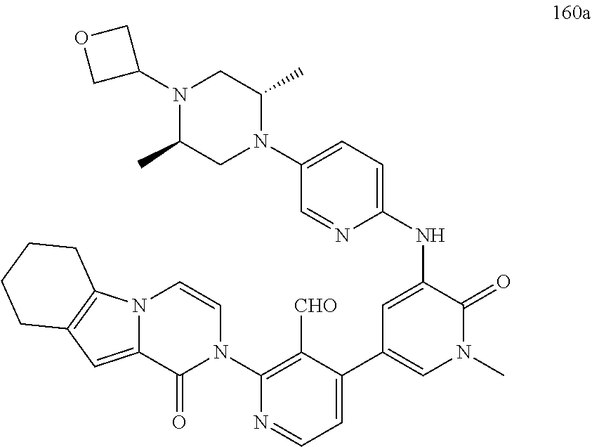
N(C1=CC(C2=CC=NC(N3C=CN4C(=CC5=C4CCCC5)C3=O)=C2[CHO])=CN(C)C1=O)C1=CC=C(N2C(C)CN(C3COC3)C(C)C2)C=N1
